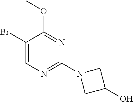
BrC1=CN=C(N2CC(O)C2)N=C1OC
